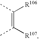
C(=C([R107])C)(C)[R106]
